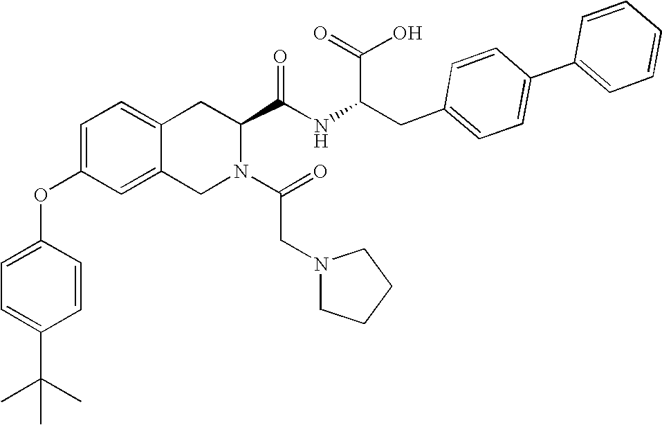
C12=CC=C(OC3=CC=C(C(C)(C)C)C=C3)C=C1CN(C(CN1CCCC1)=O)C(C(NC(CC1=CC=C(C3=CC=CC=C3)C=C1)C(=O)O)=O)C2
